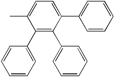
C1=C(C)C(C2=CC=CC=C2)=C(C2=CC=CC=C2)C(C2=CC=CC=C2)=C1
